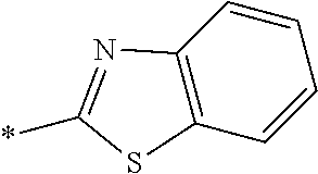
C12=C(C=CC=C1)N=C(*)S2
